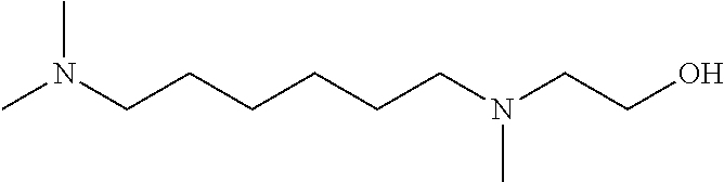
CN(CCCCCCN(CCO)C)C
